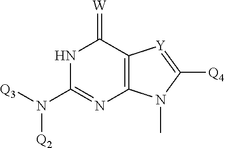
N1C(N([Q3])[Q2])=NC2=C(C1=[W])[Y]=C([Q4])N2C
